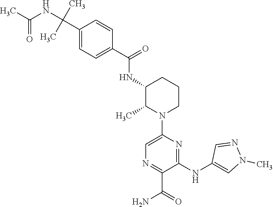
C1(C(=O)NC2C(C)N(C3=CN=C(C(=O)N)C(NC4=CN(C)N=C4)=N3)CCC2)=CC=C(C(NC(C)=O)(C)C)C=C1
